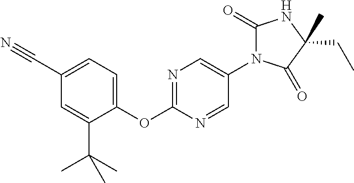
C1(OC2=NC=C(N3C(=O)NC(CC)(C)C3=O)C=N2)=CC=C(C#N)C=C1C(C)(C)C
